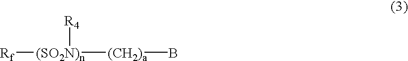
[Rf][(SO2N)n]([(CH2)a]B)[R4]
